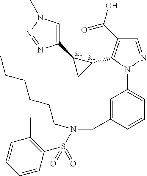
C1(C(O)=O)=C(C2C(C3=CN(C)N=N3)C2)N(C2=CC=CC(CN(S(C3=C(C)C=CC=C3)(=O)=O)CCCCCC)=C2)N=C1.[&1].[&1]
